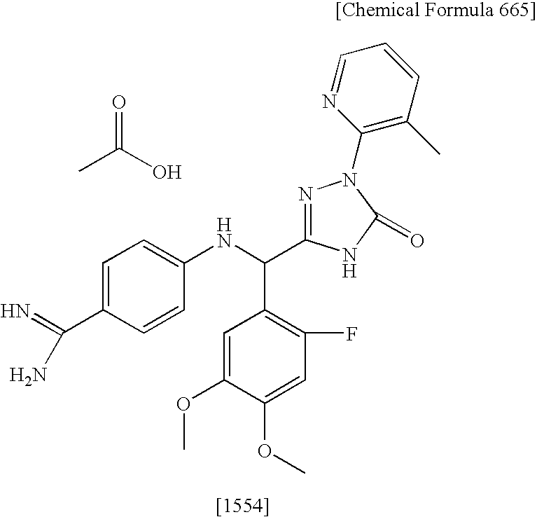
C1=C(C(N)=N)C=CC(NC(C2=C(F)C=C(OC)C(OC)=C2)C2=NN(C3=C(C)C=CC=N3)C(=O)N2)=C1.CC(O)=O
